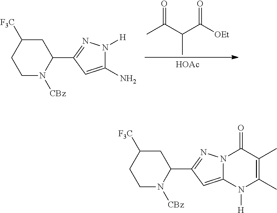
O=C(C(C([OEt])=O)C)C.[HOAc].C1(N)=CC(C2N([CBz])CCC([F3C])C2)=NN1[H].C12=CC(C3N([CBz])CCC([F3C])C3)=NN1C(=O)C(C)=C(C)N2[H]
